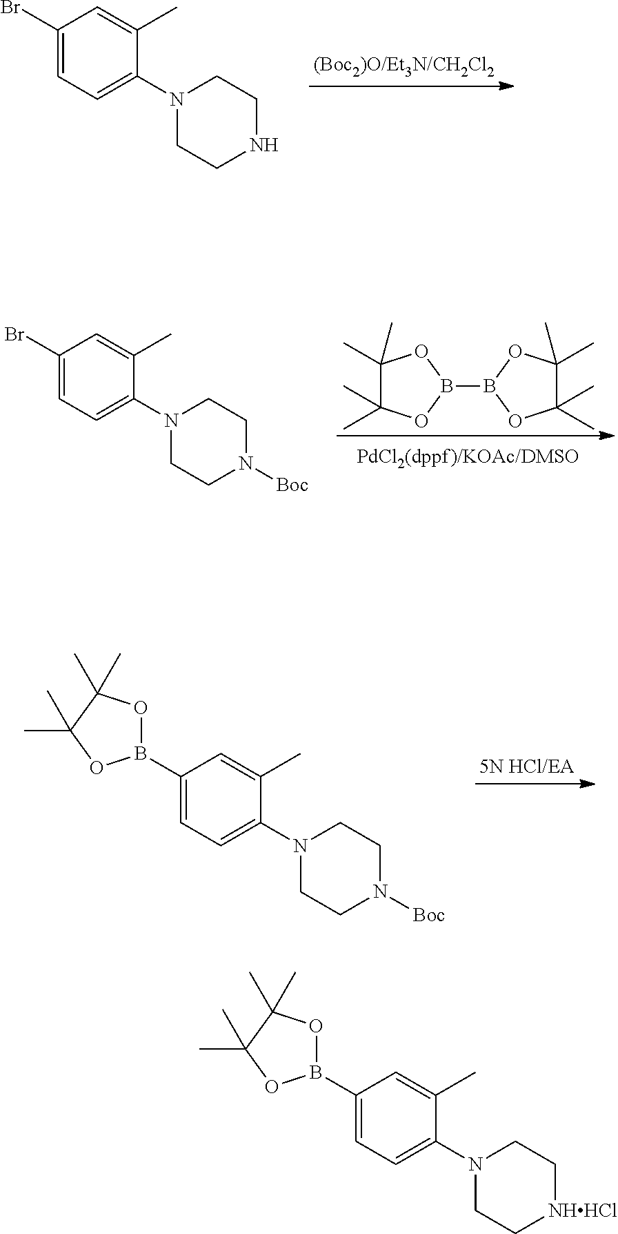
C1(Br)=CC=C(N2CCNCC2)C(C)=C1.C1(B2OC(C)(C)C(C)(C)O2)=CC=C(N2CCN([Boc])CC2)C(C)=C1.C1(C)(C)C(C)(C)OB(B2OC(C)(C)C(C)(C)O2)O1.C1(Br)=CC=C(N2CCN([Boc])CC2)C(C)=C1.C1(B2OC(C)(C)C(C)(C)O2)=CC=C(N2CC[NHHCl]CC2)C(C)=C1
